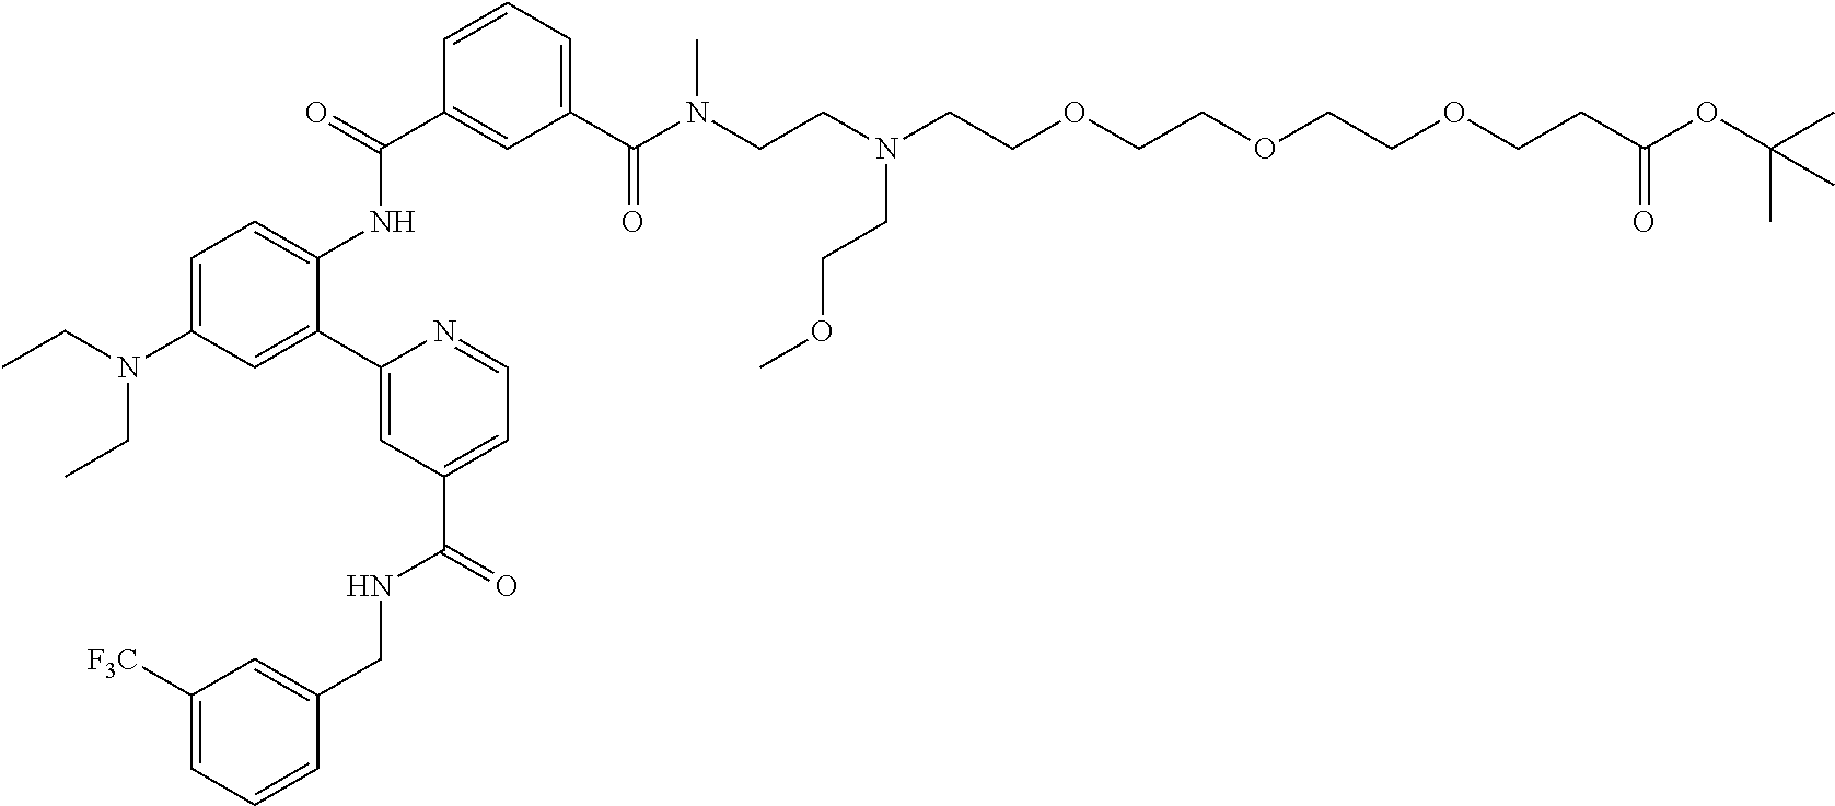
C1=C(N(CC)CC)C=C(C2=CC(C(NCC3=CC([F3C])=CC=C3)=O)=CC=N2)C(NC(C2=CC(C(N(CCN(CCOCCOCCOCCC(OC(C)(C)C)=O)CCOC)C)=O)=CC=C2)=O)=C1
